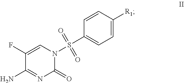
C1(N)=NC(=O)N(S(C2=CC=C([R1])C=C2)(=O)=O)C=C1F
